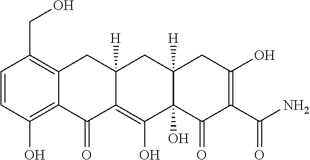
C1=CC(O)=C2C(=C1CO)CC1([H])C(=C(O)C3(O)C([H])(C1)CC(O)=C(C(N)=O)C3=O)C2=O
